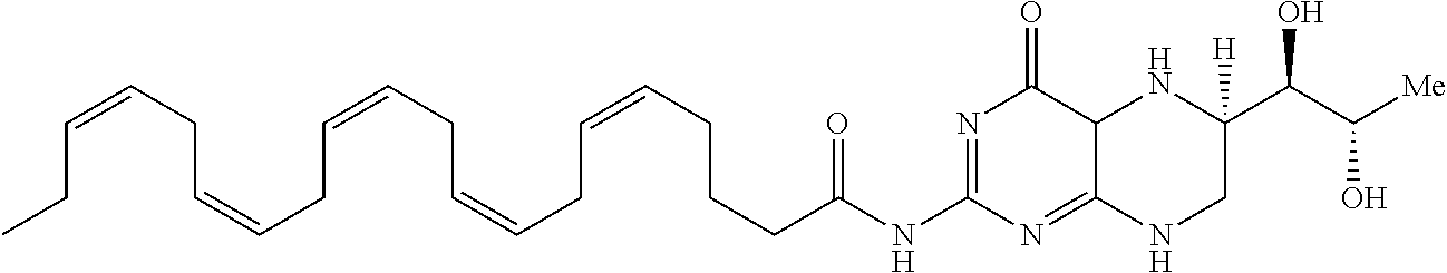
N1=C(NC(CCCC=CCC=CCC=CCC=CCC=CCC)=O)N=C2C(C1=O)NC(C(C([Me])O)O)([H])CN2
